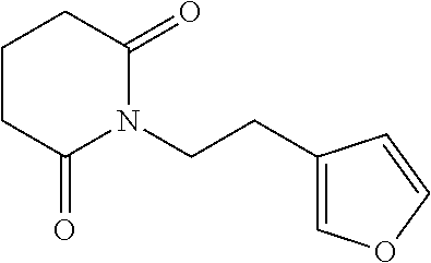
C1CC(=O)N(CCC2=COC=C2)C(=O)C1
